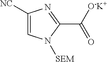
C1([NC])=CN([SEM])C(C(=O)[O-K+])=N1
